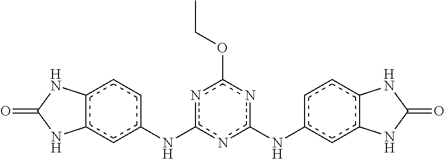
N(c1nc(Nc2ccc3c(c2)NC(=O)N3)nc(OCC)n1)c1ccc2c(c1)NC(=O)N2
